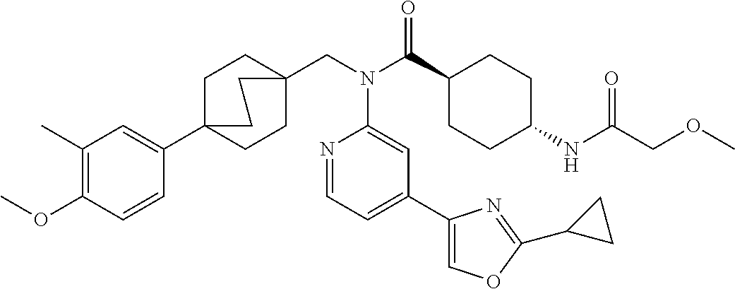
COC1=C(C)C=C(C23CCC(CN(C(C4CCC(NC(COC)=O)CC4)=O)C4=CC(C5=COC(C6CC6)=N5)=CC=N4)(CC2)CC3)C=C1
